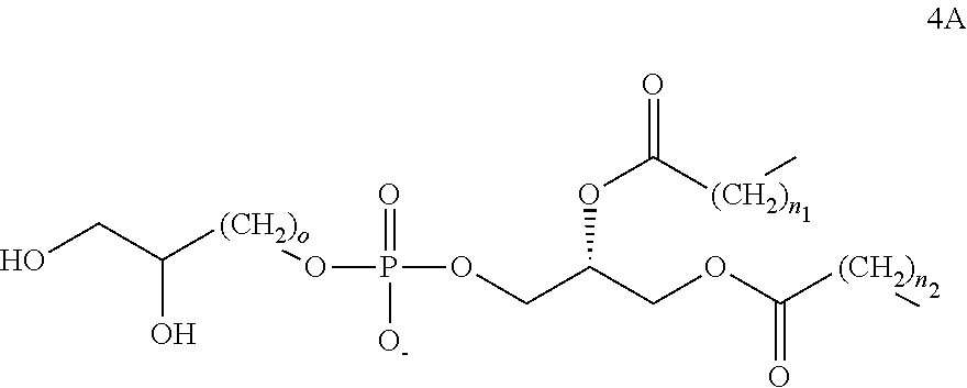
OCC([(CH2)o]OP(=O)(OCC(COC([(CH2)n]C)=O)OC(=O)[(CH2)n]C)[O-])O
